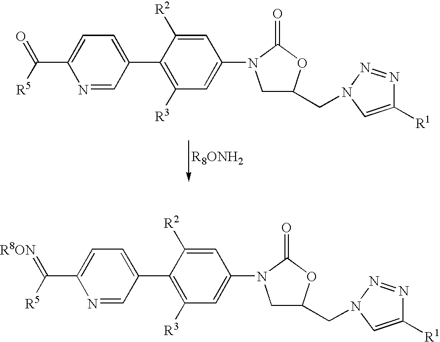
C(C1=CC=C(C2=C([R3])C=C(N3CC(CN4N=NC([R1])=C4)OC3=O)C=C2[R2])C=N1)(=O)[R5].C(C1=CC=C(C2=C([R3])C=C(N3CC(CN4N=NC([R1])=C4)OC3=O)C=C2[R2])C=N1)(=[R8ON])[R5]
